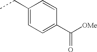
CCC1=CC=C(C([OMe])=O)C=C1
